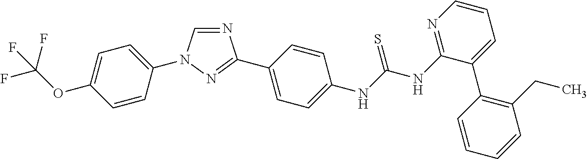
C1=C(OC(F)(F)F)C=CC(N2C=NC(C3=CC=C(NC(NC4=NC=CC=C4C4=C(CC)C=CC=C4)=S)C=C3)=N2)=C1
